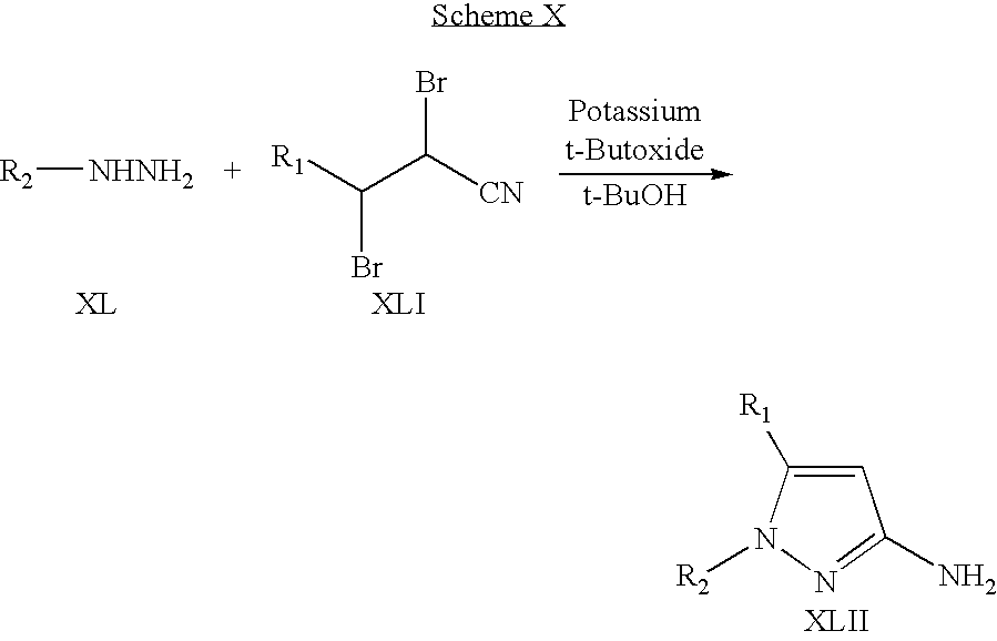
[R2][NHNH2].[R1]C(C([CN])Br)Br.[t-BuOH].C1=C([R1])N([R2])N=C1N
